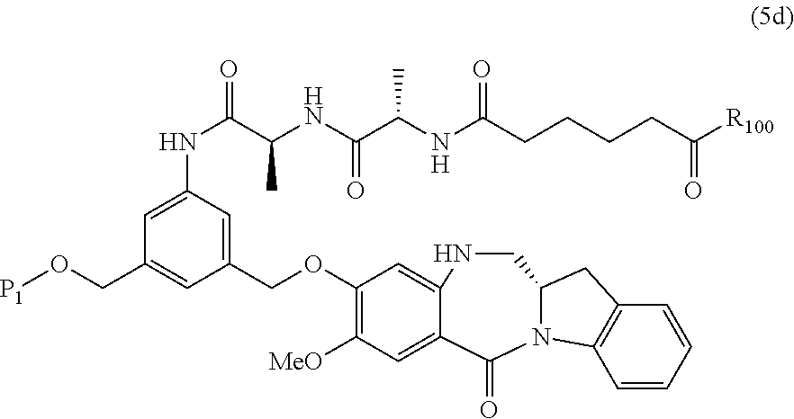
C1(OCC2=CC(NC(C(C)NC(=O)C(NC(=O)CCCCC([R100])=O)C)=O)=CC(CO[P1])=C2)=C([MeO])C=C2C(=C1)NCC1CC3=C(C=CC=C3)N1C2=O
